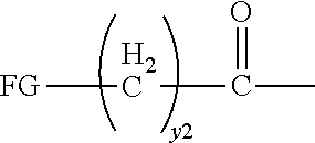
[FG]CC(C)=O
